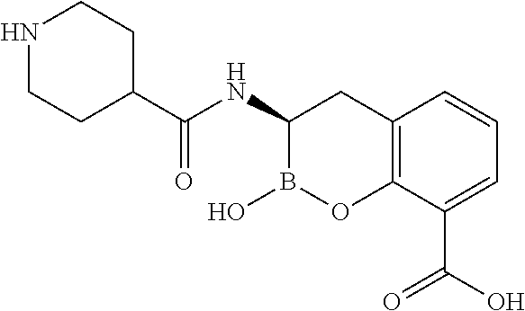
C1(C(NC2B(O)OC3=C(C2)C=CC=C3C(O)=O)=O)CCNCC1
